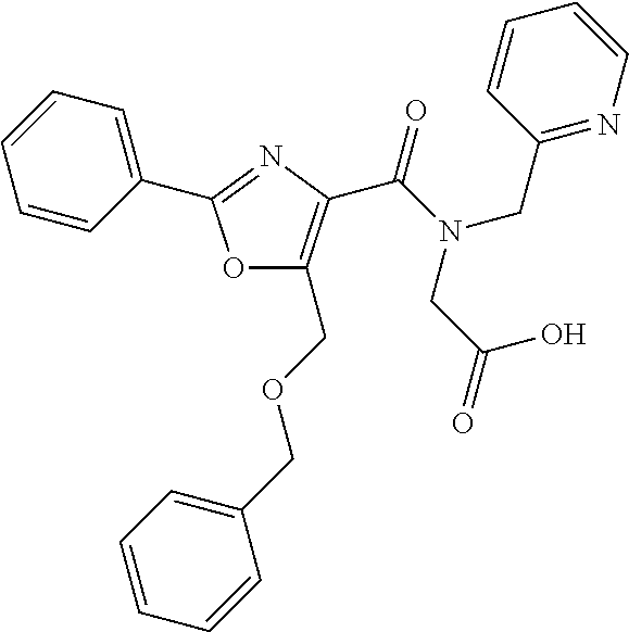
O1C(COCC2=CC=CC=C2)=C(C(N(CC(=O)O)CC2=NC=CC=C2)=O)N=C1C1=CC=CC=C1
